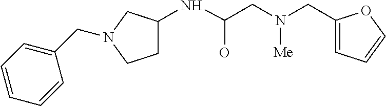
C1=C(CN2CC(NC(CN(CC3=CC=CO3)[Me])O)CC2)C=CC=C1
